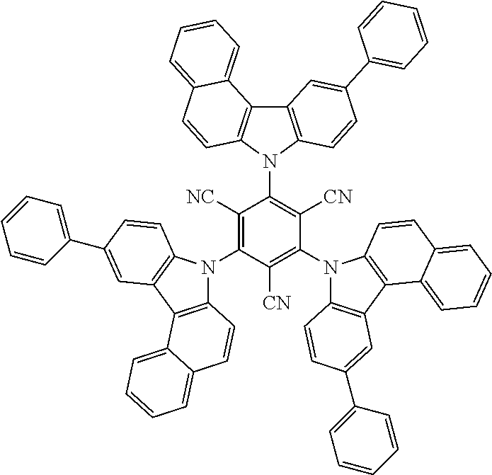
C12=C(N(C3=C([CN])C(N4C5=C(C6=C4C=CC4=CC=CC=C64)C=C(C4=CC=CC=C4)C=C5)=C([CN])C(N4C5=C(C6=C4C=CC(C4=CC=CC=C4)=C6)C4=CC=CC=C4C=C5)=C3[NC])C3=C1C1=CC=CC=C1C=C3)C=CC(C1=CC=CC=C1)=C2
